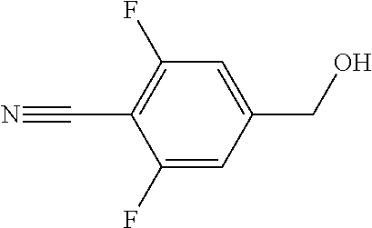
C1(F)=CC(CO)=CC(F)=C1C#N
